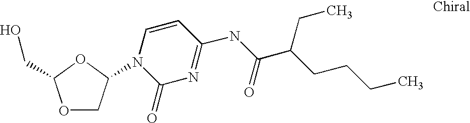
O1CC(N2C(=O)N=C(NC(C(CCCC)CC)=O)C=C2)OC1CO
